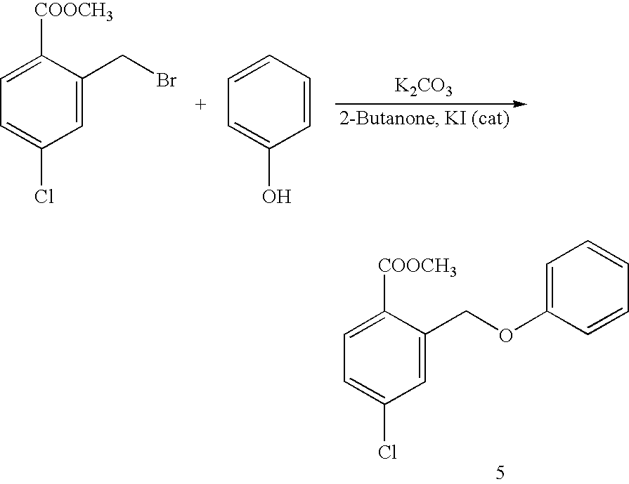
C1=C(CBr)C([COOCH3])=CC=C1Cl.C1=CC=CC=C1O.[K2CO3].C1=C(COC2=CC=CC=C2)C([COOCH3])=CC=C1Cl
